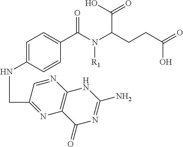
C1=C(NCC2=NC3=C(N=C2)NC(N)=NC3=O)C=CC(C(N(C(CCC(=O)O)C(O)=O)[R1])=O)=C1
